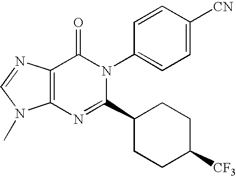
C12=C(N=C(C3CCC([CF3])CC3)N(C3=CC=C([CN])C=C3)C1=O)N(C)C=N2
